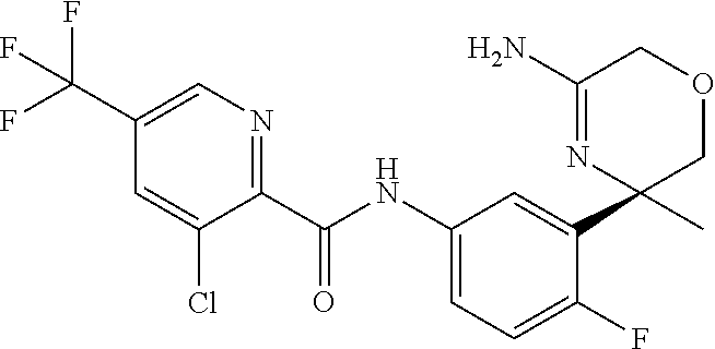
C1(C(NC2=CC=C(F)C(C3(C)COCC(N)=N3)=C2)=O)=NC=C(C(F)(F)F)C=C1Cl
